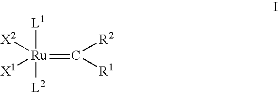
[L1][Ru]([L2])([X2])([X1])=C([R2])[R1]
